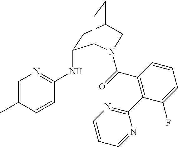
CC1=CN=C(NC2CC3CCC2N(C(=O)C2=C(C4=NC=CC=N4)C(F)=CC=C2)C3)C=C1
